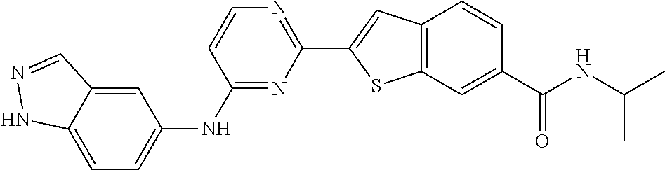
C1(NC2=CC=C3C(=C2)C=NN3)=NC(C2=CC3=C(S2)C=C(C(NC(C)C)=O)C=C3)=NC=C1
